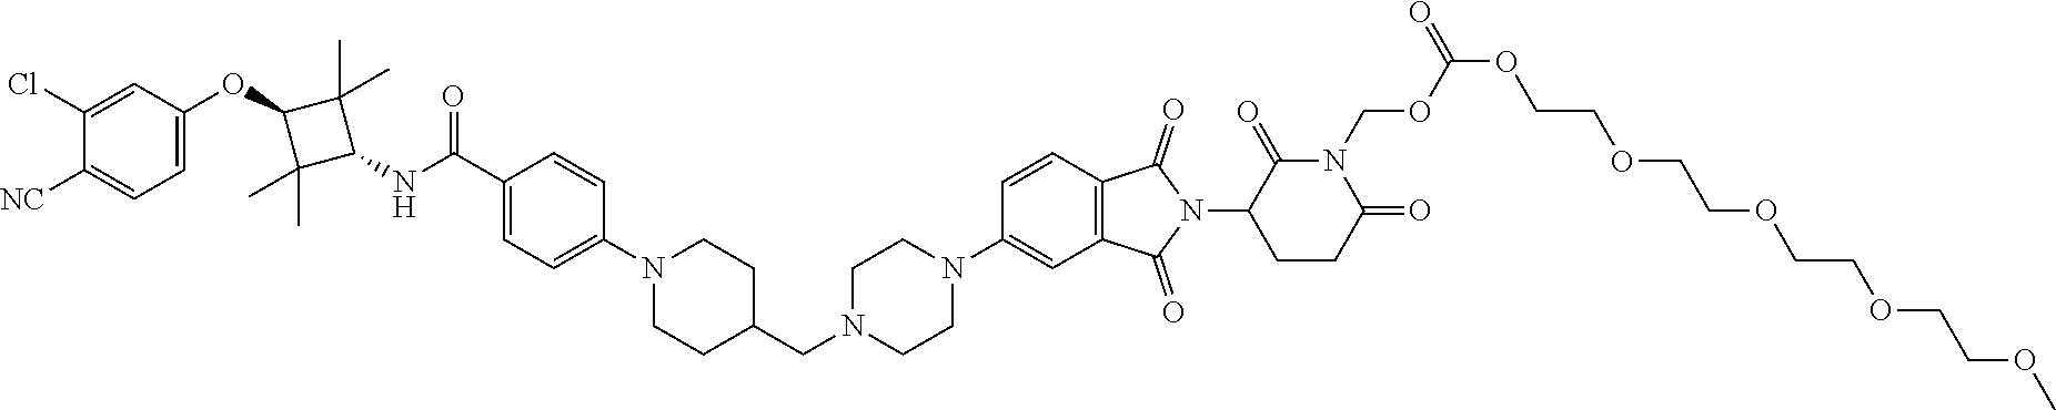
C(N1CCN(C2=CC3=C(C=C2)C(=O)N(C2CCC(=O)N(COC(OCCOCCOCCOCCOC)=O)C2=O)C3=O)CC1)C1CCN(C2=CC=C(C(NC3C(C)(C)C(OC4=CC=C([NC])C(Cl)=C4)C3(C)C)=O)C=C2)CC1
